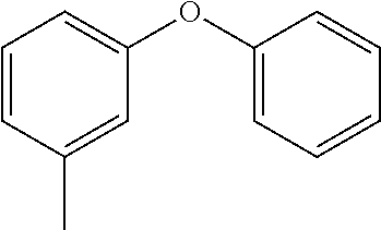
C1=C(OC2=CC=CC=C2)C=C(C)C=C1
